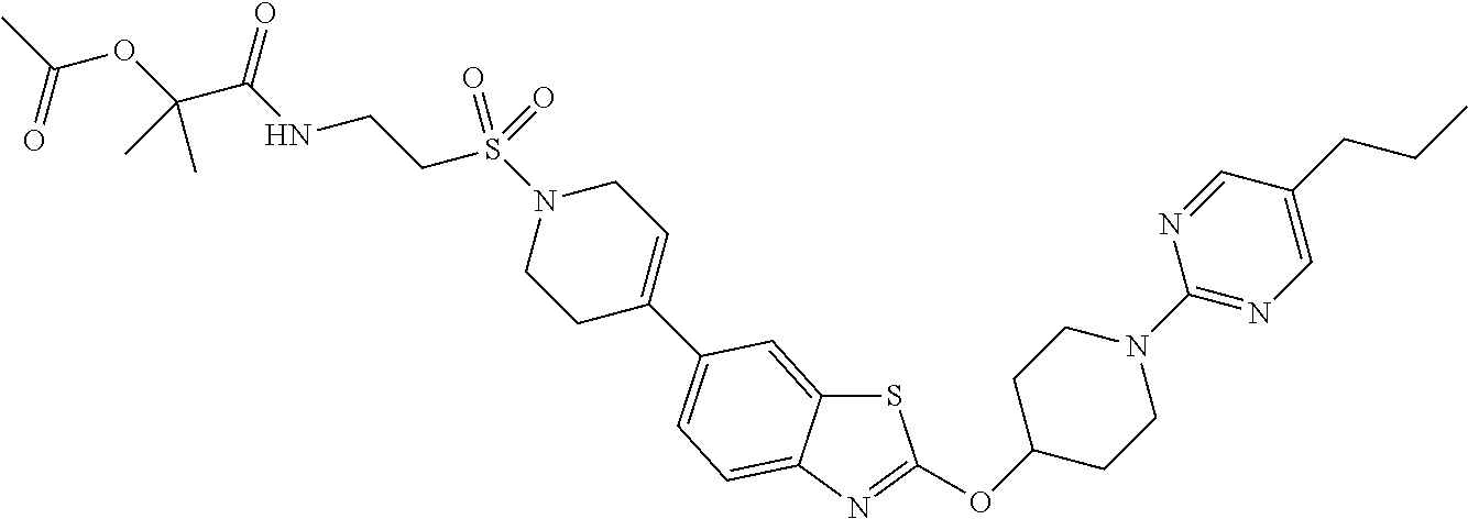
S1C2=CC(C3=CCN(S(=O)(CCNC(=O)C(C)(OC(=O)C)C)=O)CC3)=CC=C2N=C1OC1CCN(C2=NC=C(CCC)C=N2)CC1
